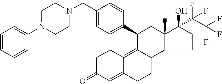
C1C(=O)C=C2C(=C3C(CC2)C2C(C)(CC3C3=CC=C(CN4CCN(C5=CC=CC=C5)CC4)C=C3)C(O)(C(C(F)(F)F)(F)F)CC2)C1
